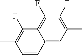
C12=CC(C)=C(F)C(F)=C1C(F)=C(C)C=C2
